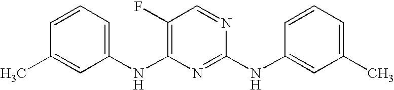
C1=CC=C(NC2=C(F)C=NC(NC3=CC(C)=CC=C3)=N2)C=C1C
